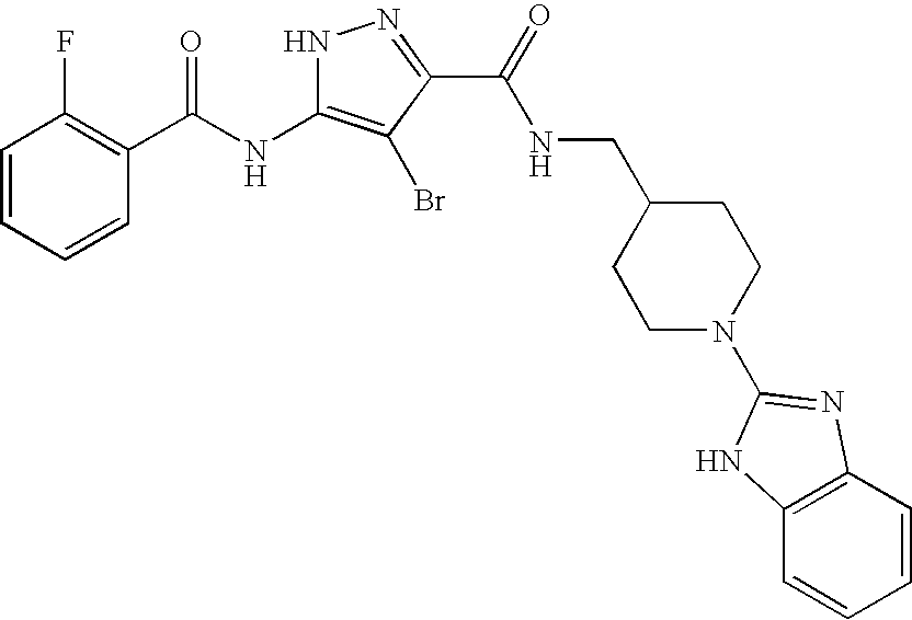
C1=CC=CC(C(=O)NC2=C(Br)C(C(=O)NCC3CCN(C4=NC5=C(C=CC=C5)N4)CC3)=NN2)=C1F
